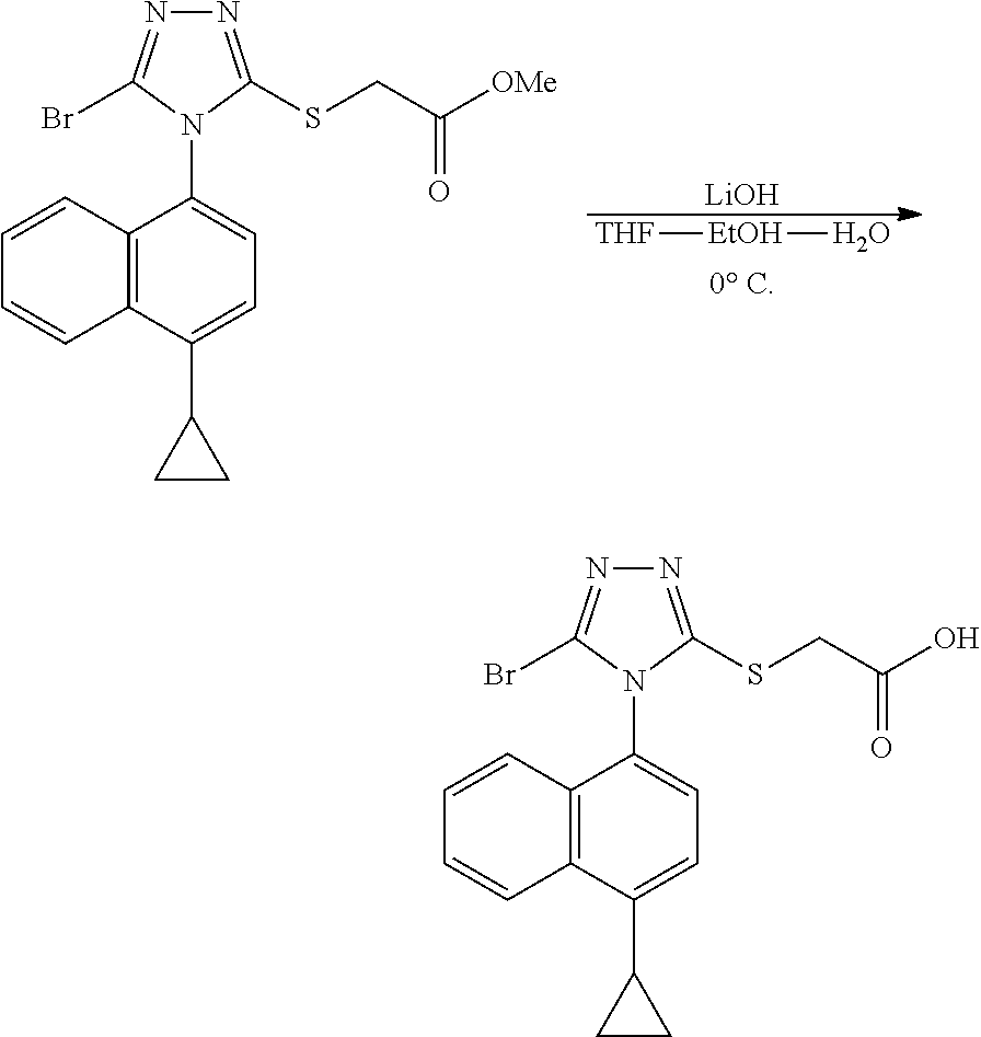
C1=C(C2CC2)C2=C(C(N3C(Br)=NN=C3SCC(=O)[OMe])=C1)C=CC=C2.[THF][EtOH]O.[LiOH].C1=C(C2CC2)C2=C(C(N3C(Br)=NN=C3SCC(=O)O)=C1)C=CC=C2
